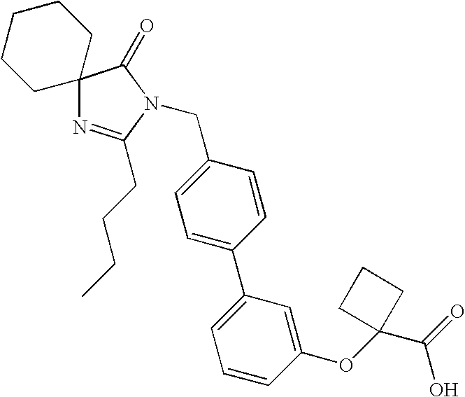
C12(N=C(CCCC)N(CC3=CC=C(C4=CC=CC(OC5(C(O)=O)CCC5)=C4)C=C3)C1=O)CCCCC2
